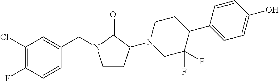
C1CC(N2CC(F)(F)C(C3=CC=C(O)C=C3)CC2)C(=O)N1CC1=CC(Cl)=C(F)C=C1
